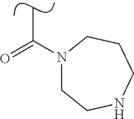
C(C)(=O)N1CCNCCC1
